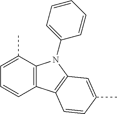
C1(C)=CC=CC2=C1N(C1=CC=CC=C1)C1=C2C=CC(C)=C1
